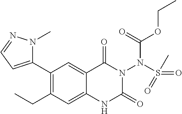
C1(C2=CC=NN2C)=C(CC)C=C2C(=C1)C(=O)N(N(S(=O)(C)=O)C(OCC)=O)C(=O)N2
